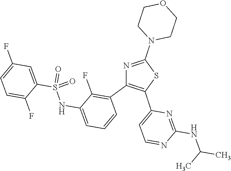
N1=C(N2CCOCC2)SC(C2=CC=NC(NC(C)C)=N2)=C1C1=C(F)C(NS(C2=CC(F)=CC=C2F)(=O)=O)=CC=C1
